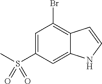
C1=C(S(C)(=O)=O)C=C2C(=C1Br)C=CN2
